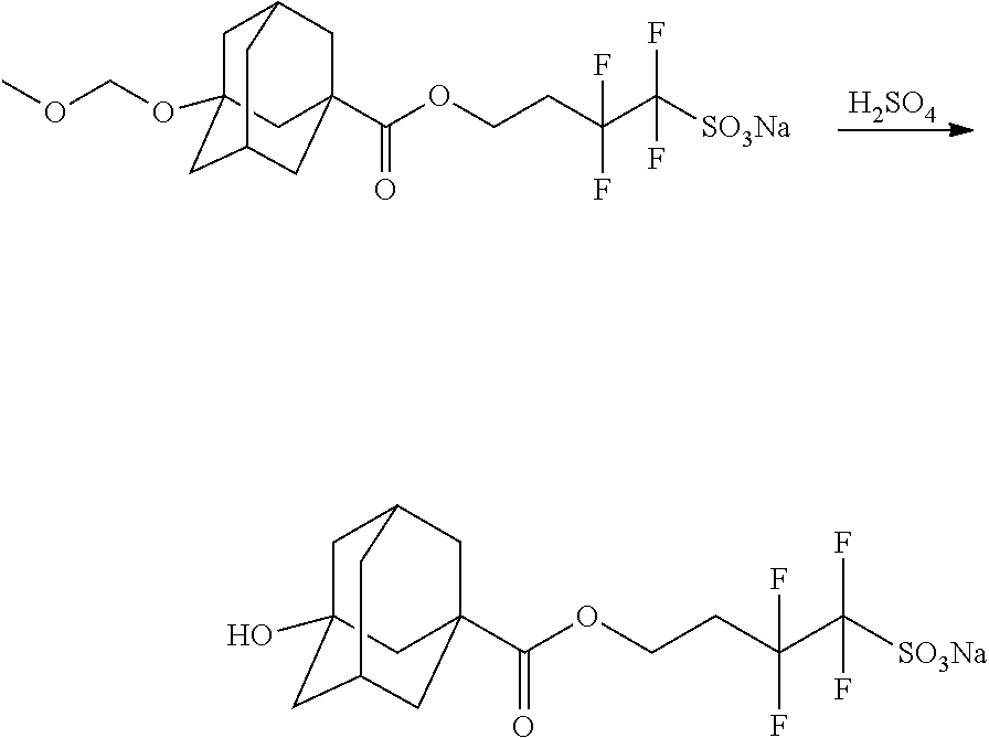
[H2SO4].C1C2(OCOC)CC3CC(C(=O)OCCC(C([SO3Na])(F)F)(F)F)(CC1C3)C2.C1C2(O)CC3CC(C(=O)OCCC(C([SO3Na])(F)F)(F)F)(CC1C3)C2
